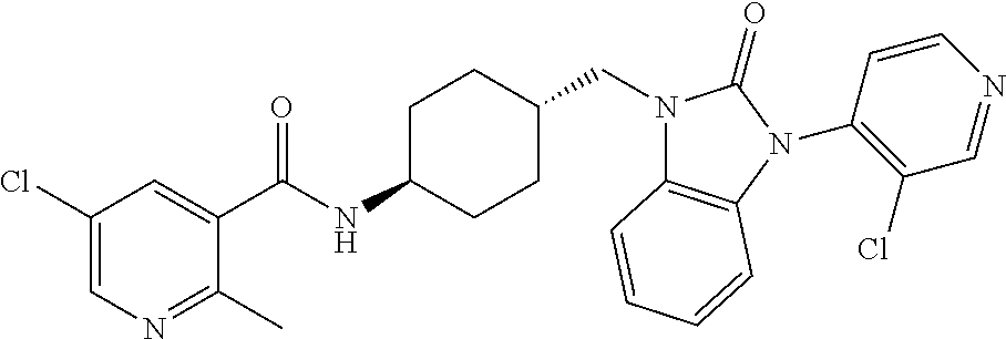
C1(Cl)=CN=C(C)C(C(NC2CCC(CN3C4=C(N(C5=C(Cl)C=NC=C5)C3=O)C=CC=C4)CC2)=O)=C1
